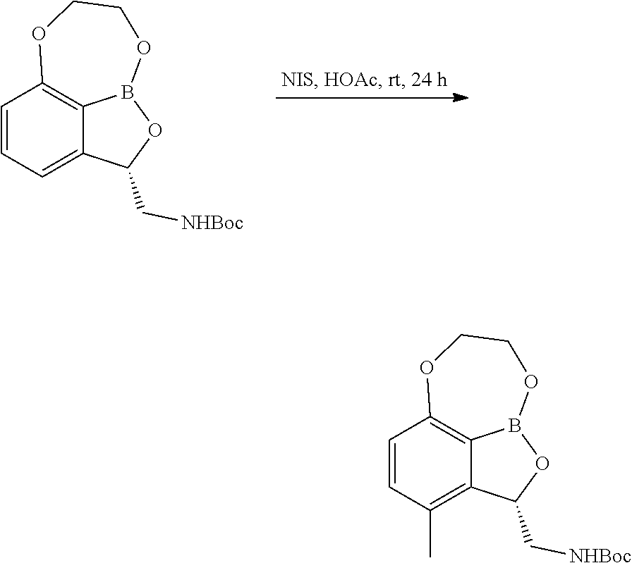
C1=CC=C2C3=C1OCCOB3OC2C[NHBoc].C1=CC(C)=C2C3=C1OCCOB3OC2C[NHBoc]
